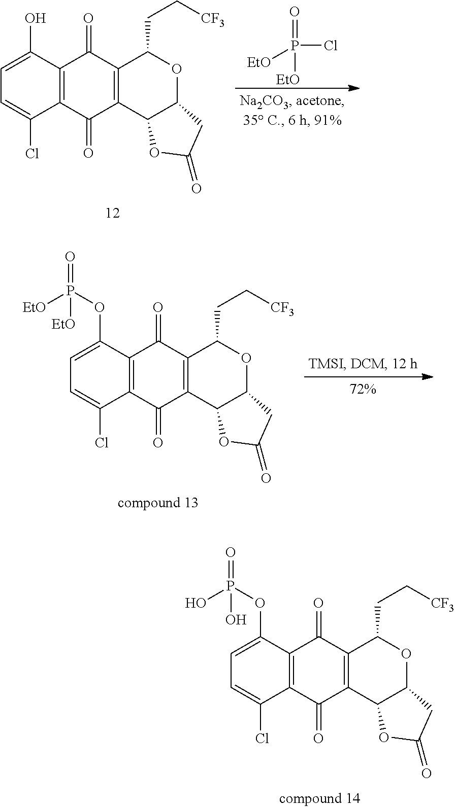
C1=C(O)C2=C(C(Cl)=C1)C(=O)C1=C(C2=O)C(CC[CF3])OC2C1OC(=O)C2.[EtO]P(=O)(Cl)[EtO].C1=C(OP(=O)([EtO])[EtO])C2=C(C(Cl)=C1)C(=O)C1=C(C2=O)C(CC[CF3])OC2C1OC(=O)C2.C1=C(OP(=O)(O)O)C2=C(C(Cl)=C1)C(=O)C1=C(C2=O)C(CC[CF3])OC2C1OC(=O)C2
